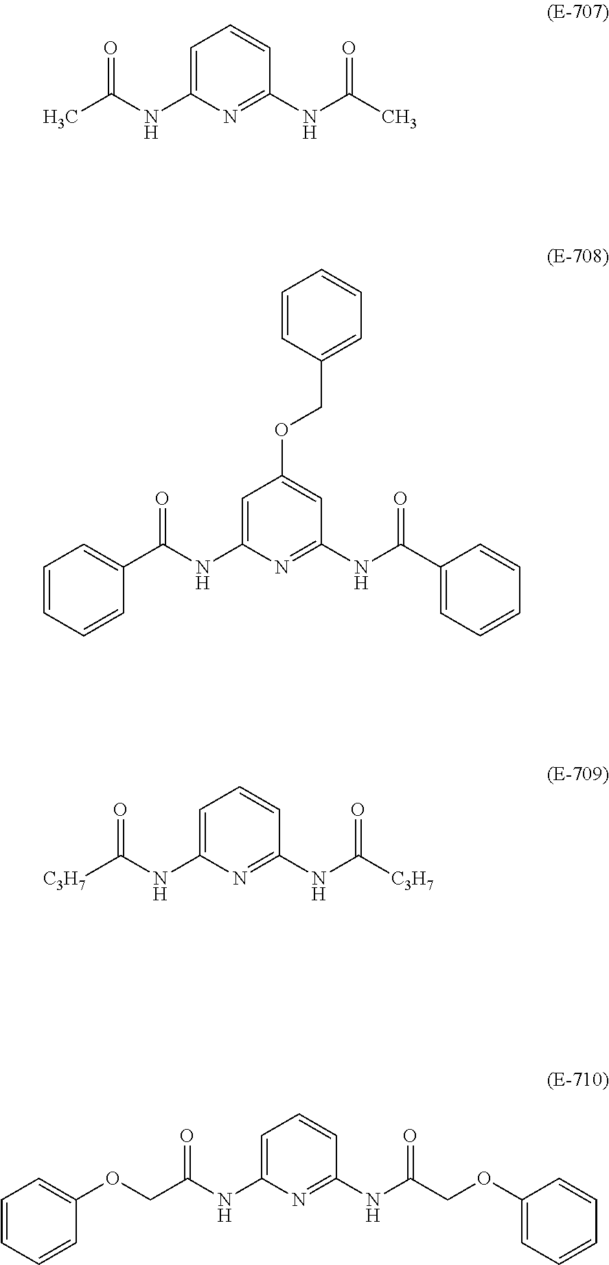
CC(NC1=CC=CC(NC(C)=O)=N1)=O.C1=CC=CC(C(NC2=CC(OCC3=CC=CC=C3)=CC(NC(C3=CC=CC=C3)=O)=N2)=O)=C1.[C3H7]C(NC1=CC=CC(NC([C3H7])=O)=N1)=O.C(C(NC1=CC=CC(NC(COC2=CC=CC=C2)=O)=N1)=O)OC1=CC=CC=C1
